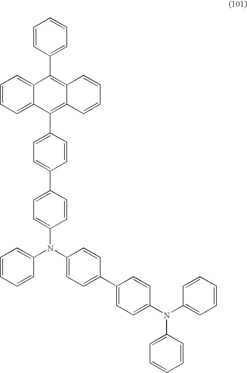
C1=CC=C2C(=C1)C(C1=CC=CC=C1)=C1C(=C2C2=CC=C(C3=CC=C(N(C4=CC=C(C5=CC=C(N(C6=CC=CC=C6)C6=CC=CC=C6)C=C5)C=C4)C4=CC=CC=C4)C=C3)C=C2)C=CC=C1
